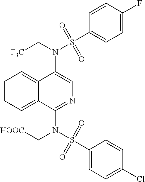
N(C1=CN=C(N(S(C2=CC=C(Cl)C=C2)(=O)=O)C[HOOC])C2=CC=CC=C12)(C[F3C])S(C1=CC=C(F)C=C1)(=O)=O
